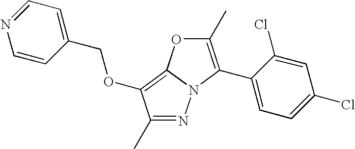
N1=C(C)C(OCC2=CC=NC=C2)=C2N1C(C1=CC=C(Cl)C=C1Cl)=C(C)O2
